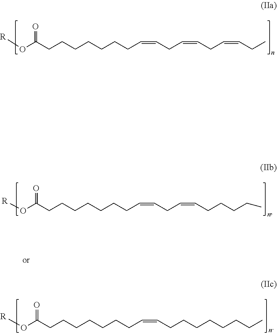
[R]OC(CCCCCCCC=CCC=CCC=CCC)=O.[R]OC(CCCCCCCC=CCC=CCCCCC)=O.[R]OC(CCCCCCCC=CCCCCCCCC)=O
